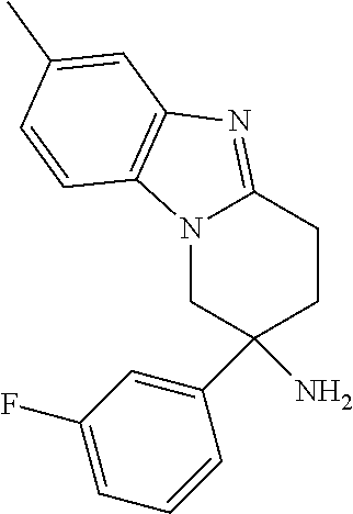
N12CC(C3=CC(F)=CC=C3)(N)CCC1=NC1=C2C=CC(C)=C1
